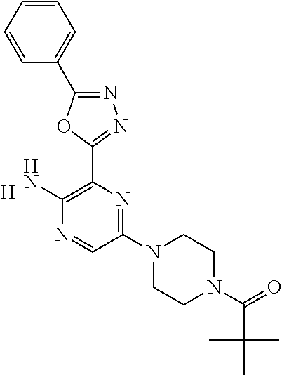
[H].C1(N2CCN(C(=O)C(C)(C)C)CC2)=NC(C2=NN=C(C3=CC=CC=C3)O2)=C(N)N=C1
